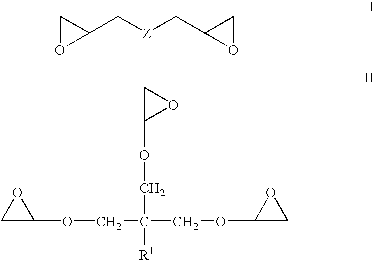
C1(C[Z]CC2OC2)CO1.C1C(OCC(COC2CO2)(COC2OC2)[R1])O1
